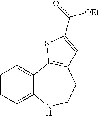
C1=CC=C2C(=C1)C1=C(CCN2)C=C(C(=O)[OEt])S1
